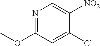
N1=C(OC)C=C(Cl)C([NO2])=C1
